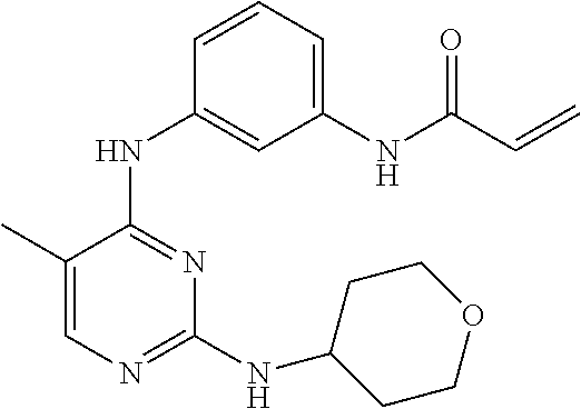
C1(C)=CN=C(NC2CCOCC2)N=C1NC1=CC(NC(C=C)=O)=CC=C1
